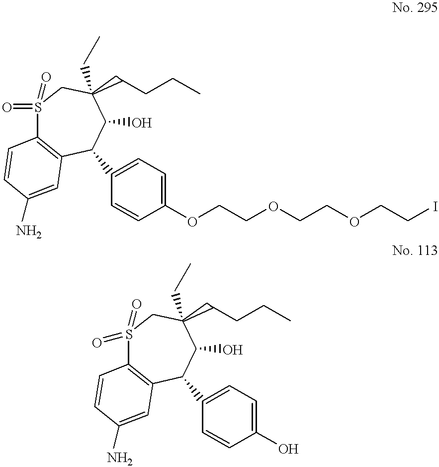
C12=C(C(C3=CC=C(OCCOCCOCCI)C=C3)C(O)C(CC)(CCCC)CS1(=O)=O)C=C(N)C=C2.C12=C(C(C3=CC=C(O)C=C3)C(O)C(CC)(CCCC)CS1(=O)=O)C=C(N)C=C2
